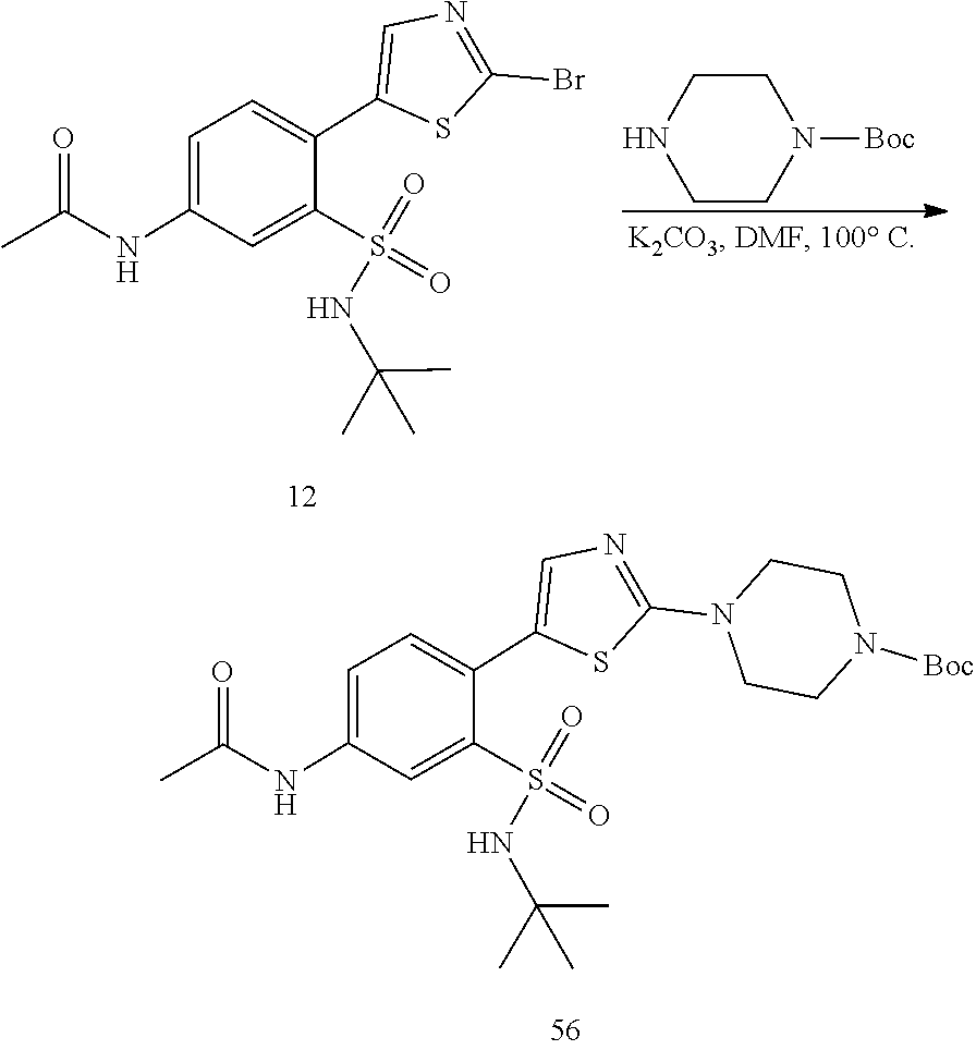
S(=O)(=O)(NC(C)(C)C)C1=CC(NC(=O)C)=CC=C1C1=CN=C(Br)S1.N1CCN([Boc])CC1.S(=O)(NC(C)(C)C)(C1=CC(NC(=O)C)=CC=C1C1=CN=C(N2CCN([Boc])CC2)S1)=O
